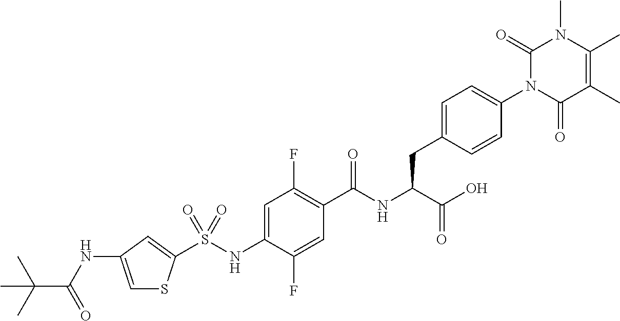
S(NC1=CC(F)=C(C(NC(C(O)=O)CC2=CC=C(N3C(=O)C(C)=C(C)N(C)C3=O)C=C2)=O)C=C1F)(=O)(=O)C1=CC(NC(C(C)(C)C)=O)=CS1
